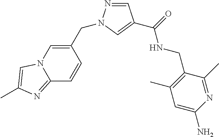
C1=NN(CC2=CN3C(=NC(C)=C3)C=C2)C=C1C(=O)NCC1=C(C)C=C(N)N=C1C
